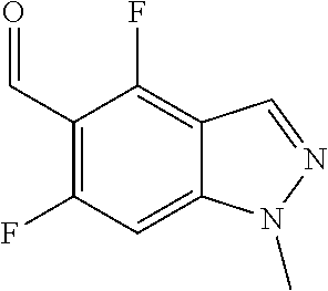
C1(C=O)=C(F)C=C2C(=C1F)C=NN2C
